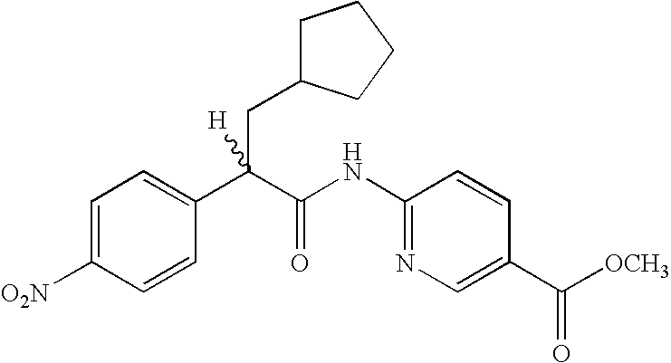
C1=CC([O2N])=CC=C1C(C(NC1=NC=C(C([OCH3])=O)C=C1)=O)(CC1CCCC1)[H]
